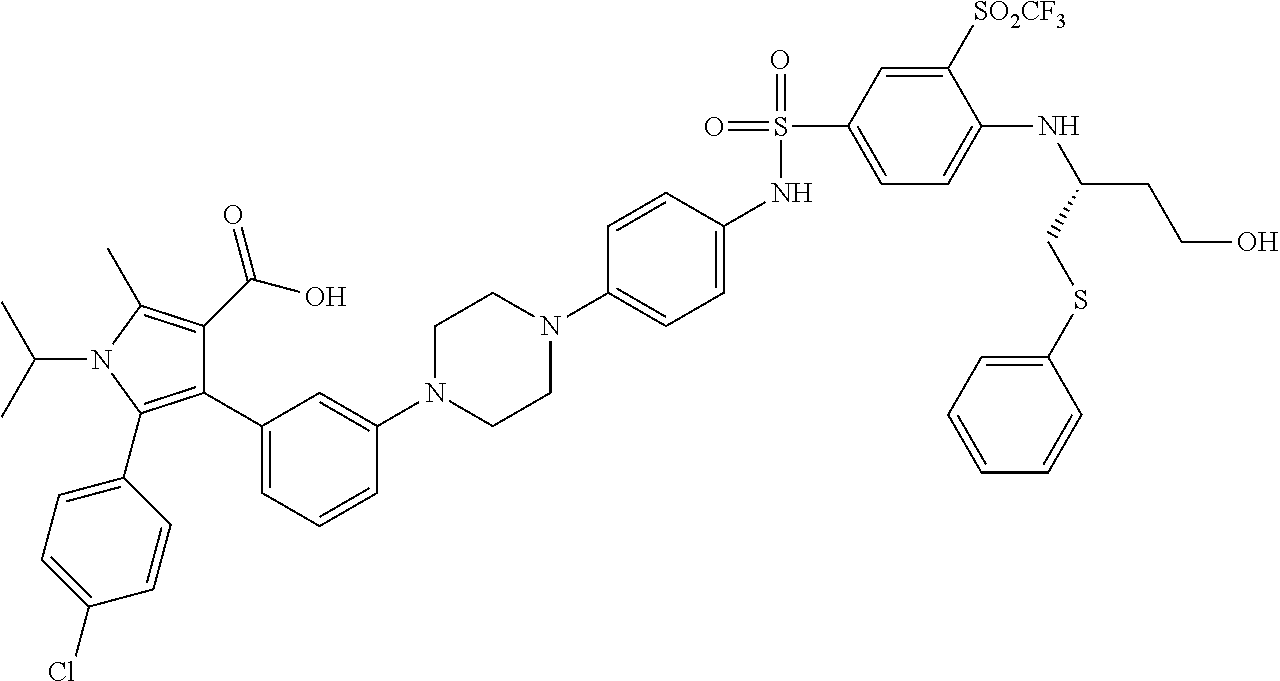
C1(C2=CC=CC(N3CCN(C4=CC=C(NS(=O)(C5=CC=C(NC(CCO)CSC6=CC=CC=C6)C([SO2CF3])=C5)=O)C=C4)CC3)=C2)=C(C2=CC=C(Cl)C=C2)N(C(C)C)C(C)=C1C(O)=O
